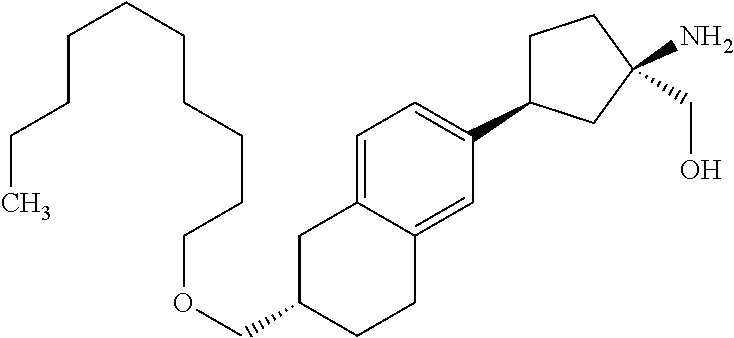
C(OCC1CC2=CC=C(C3CCC(N)(CO)C3)C=C2CC1)CCCCCCCCC
